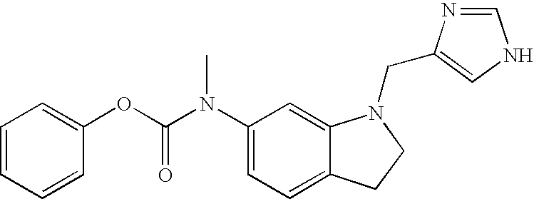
C1(N(C(OC2=CC=CC=C2)=O)C)=CC=C2C(=C1)N(CC1=CNC=N1)CC2
